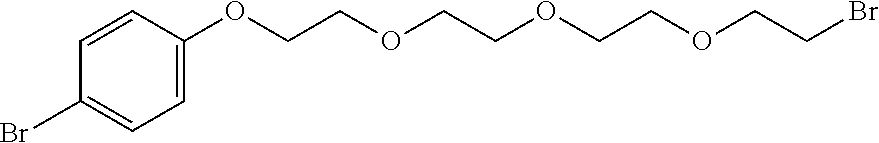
C1=CC(OCCOCCOCCOCCBr)=CC=C1Br
